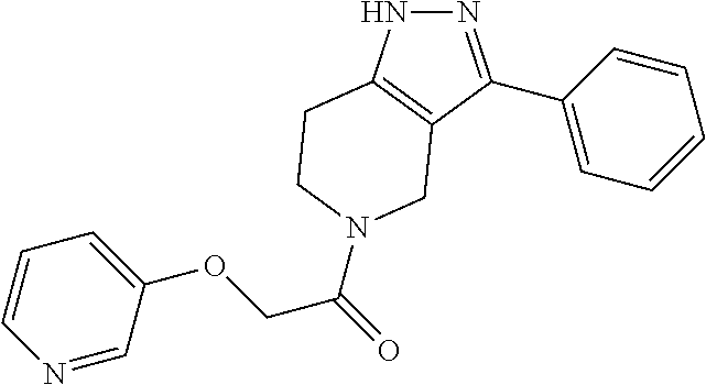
N1N=C(C2=CC=CC=C2)C2=C1CCN(C(=O)COC1=CC=CN=C1)C2
